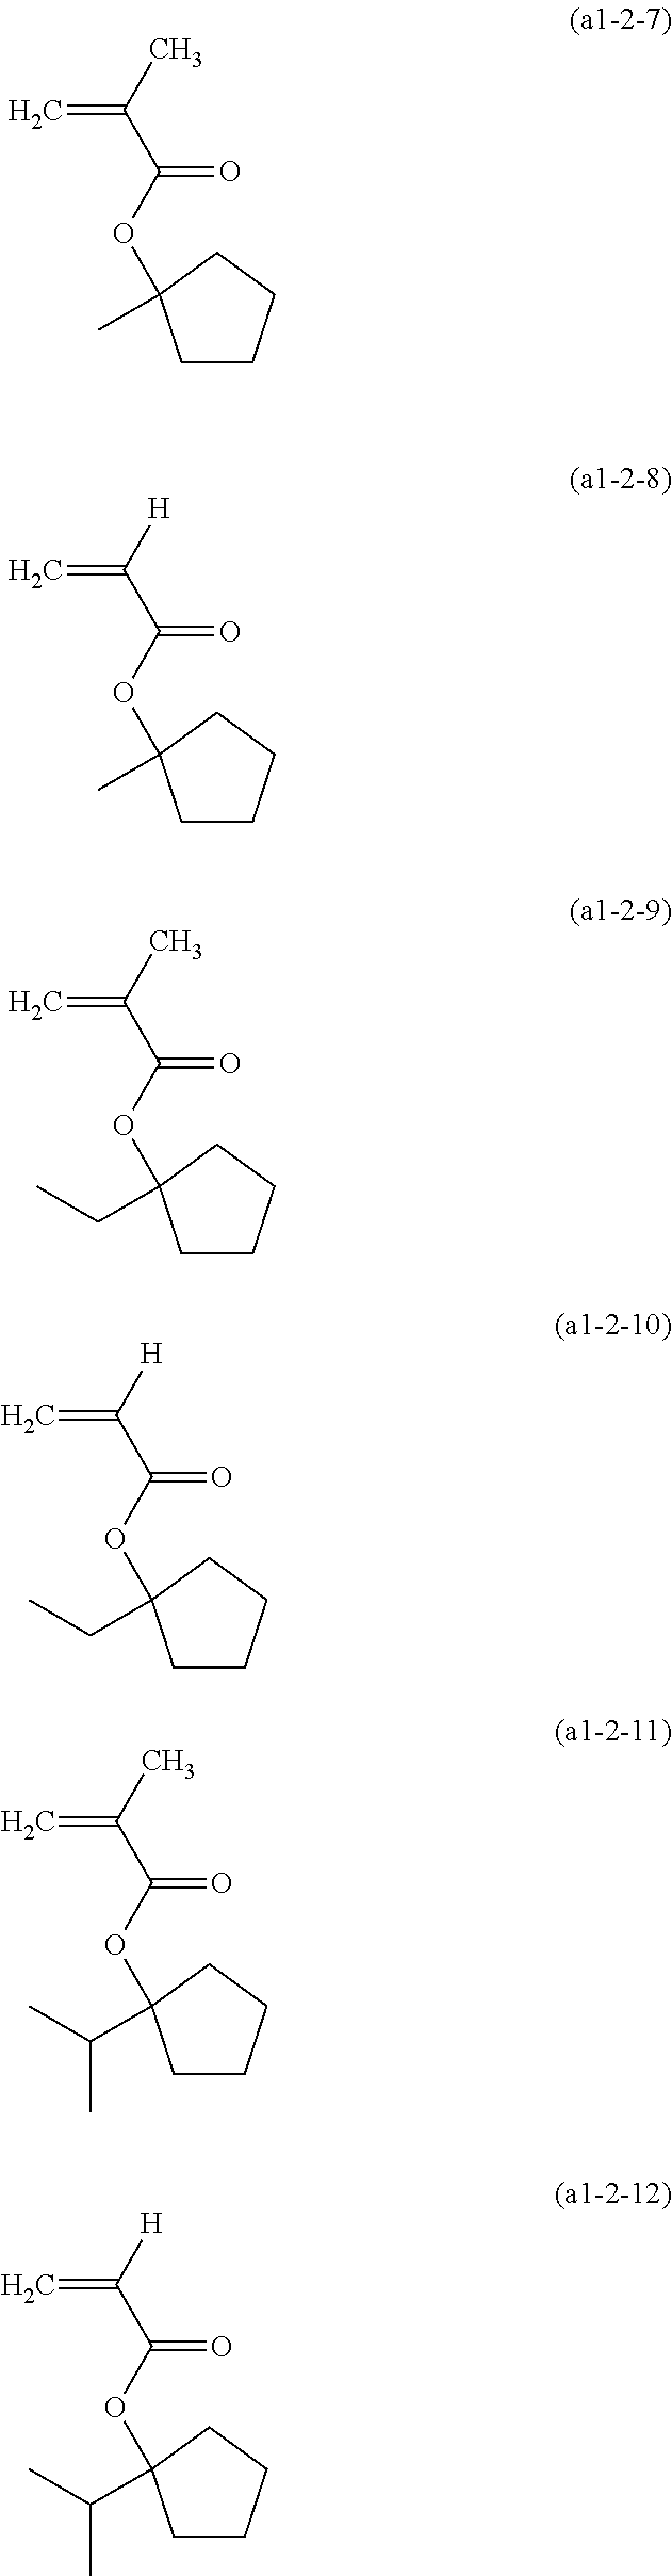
C=C(C(=O)OC1(C)CCCC1)C.C=C(C(=O)OC1(C)CCCC1)[H].C=C(C(=O)OC1(CC)CCCC1)C.C=C(C(=O)OC1(CC)CCCC1)[H].C=C(C(=O)OC1(C(C)C)CCCC1)C.C=C(C(=O)OC1(C(C)C)CCCC1)[H]
